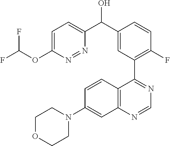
C1OCCN(C2=CC3=C(C=C2)C(C2=C(F)C=CC(C(C4=CC=C(OC(F)F)N=N4)O)=C2)=NC=N3)C1
